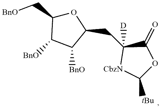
O1C(C[BnO])C([BnO])C([BnO])C1CC1([D])[CbzN]C([tBu])OC1=O
